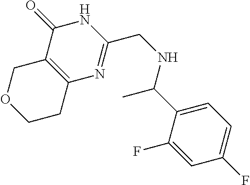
O1CCC2=C(C1)C(=O)NC(CNC(C)C1=CC=C(F)C=C1F)=N2
